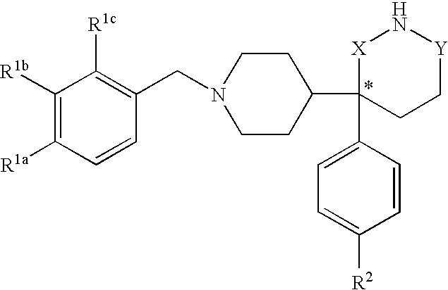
[X]1C(C2CCN(CC3=C([R1c])C([R1b])=C([R1a])C=C3)CC2)(C2=CC=C([R2])C=C2)CC[Y]N1
